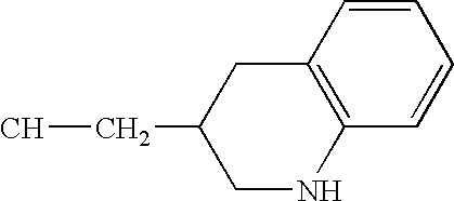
CCC1CNC2=C(C1)C=CC=C2
